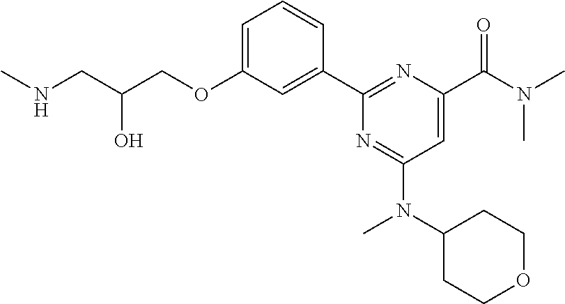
C1=C(OCC(CNC)O)C=C(C2=NC(C(N(C)C)=O)=CC(N(C)C3CCOCC3)=N2)C=C1
